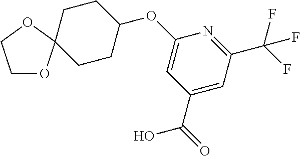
C1OC2(OC1)CCC(OC1=CC(C(=O)O)=CC(C(F)(F)F)=N1)CC2
